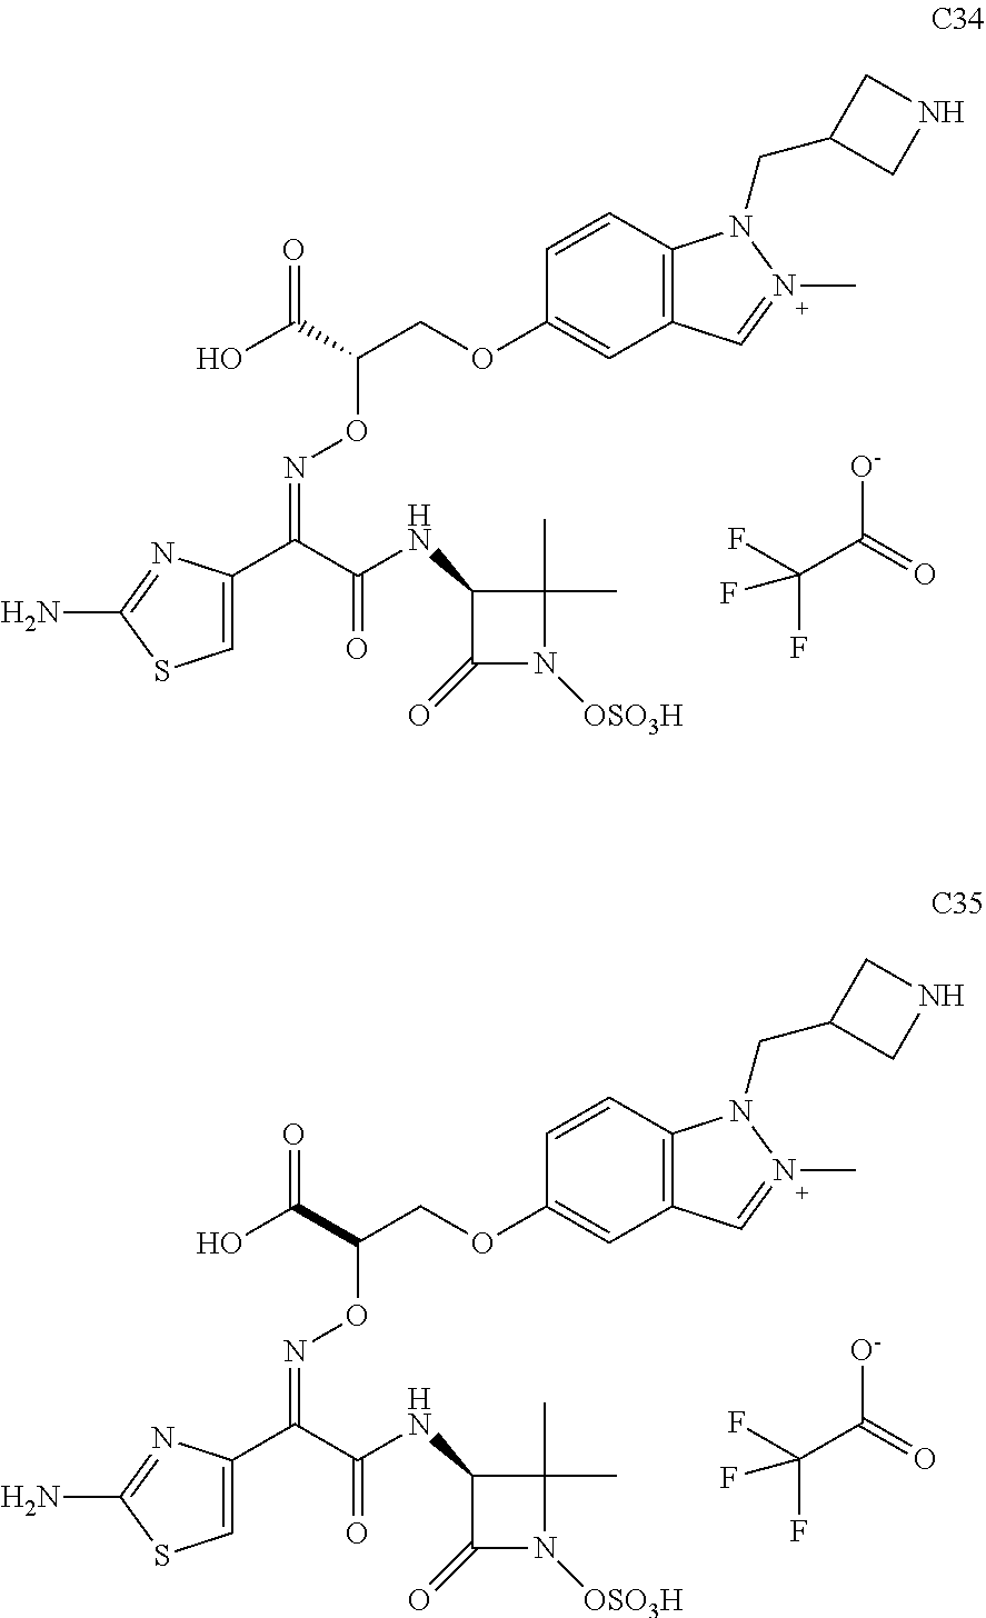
FC(C([O-])=O)(F)F.C1=C(C(C(=O)NC2C(=O)N([OSO3H])C2(C)C)=NOC(COC2=CC3=C(C=C2)N(CC2CNC2)N(C)=C3)C(O)=O)N=C(N)S1.FC(C([O-])=O)(F)F.C1=C(C(C(=O)NC2C(=O)N([OSO3H])C2(C)C)=NOC(COC2=CC3=C(C=C2)N(CC2CNC2)N(C)=C3)C(O)=O)N=C(N)S1
